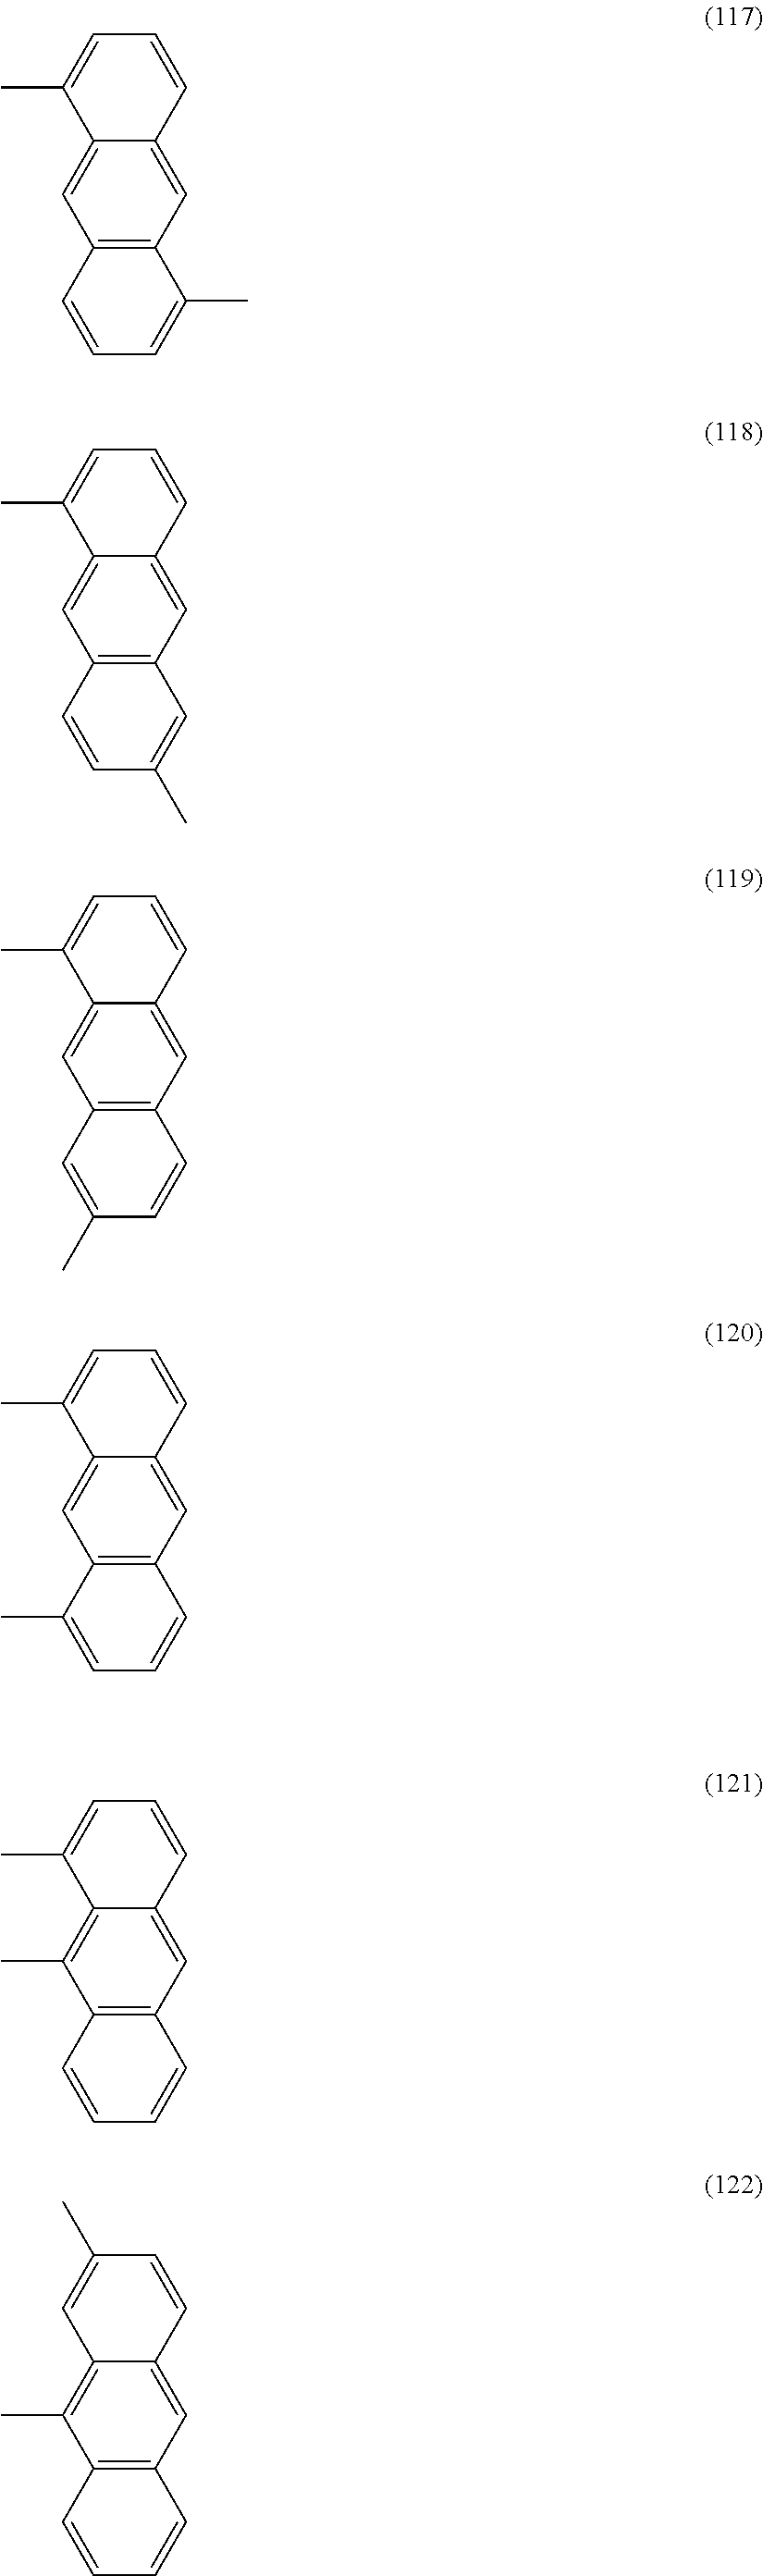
C1(C)=CC=CC2=CC3=C(C=C12)C=CC=C3C.C1(C)=CC=CC2=CC3=C(C=C12)C=CC(C)=C3.C1(C)=CC=CC2=CC3=C(C=C12)C=C(C)C=C3.C1(C)=CC=CC2=CC3=C(C=C12)C(C)=CC=C3.C1(C)=CC=CC2=CC3=C(C(C)=C12)C=CC=C3.C1=C(C)C=CC2=CC3=C(C(C)=C12)C=CC=C3
